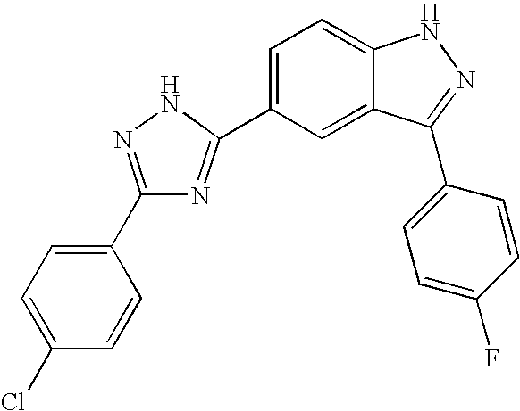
C1(C2=NNC(C3=CC=C4C(=C3)C(C3=CC=C(F)C=C3)=NN4)=N2)=CC=C(Cl)C=C1
